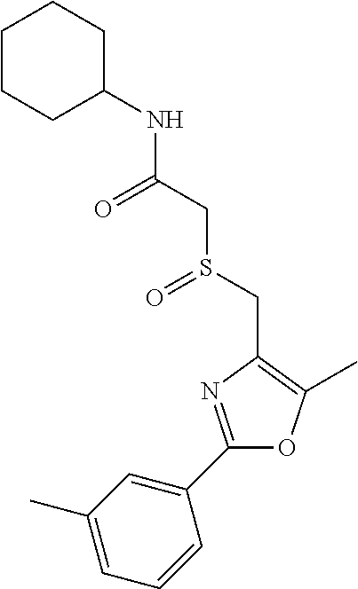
C1(C)=CC=CC(C2=NC(CS(CC(NC3CCCCC3)=O)=O)=C(C)O2)=C1
